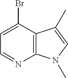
C1=C(Br)C2=C(N=C1)N(C)C=C2C
